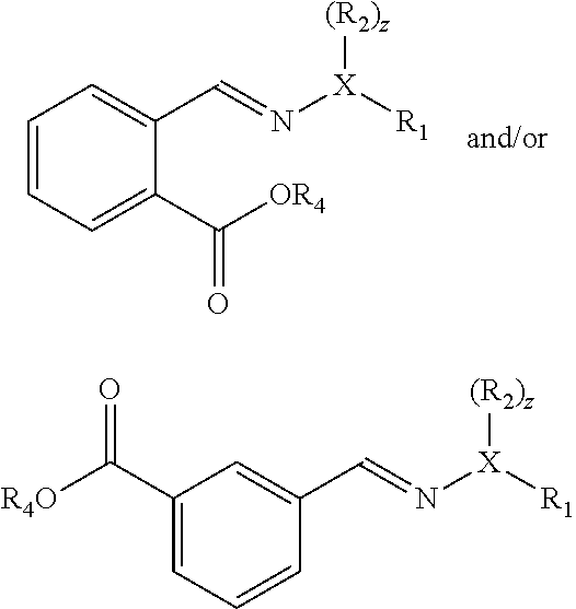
C1(C([OR4])=O)=CC=CC=C1C=N[X]([R1])[(R2)z].C1=CC=C(C([R4O])=O)C=C1C=N[X]([R1])[(R2)z]
